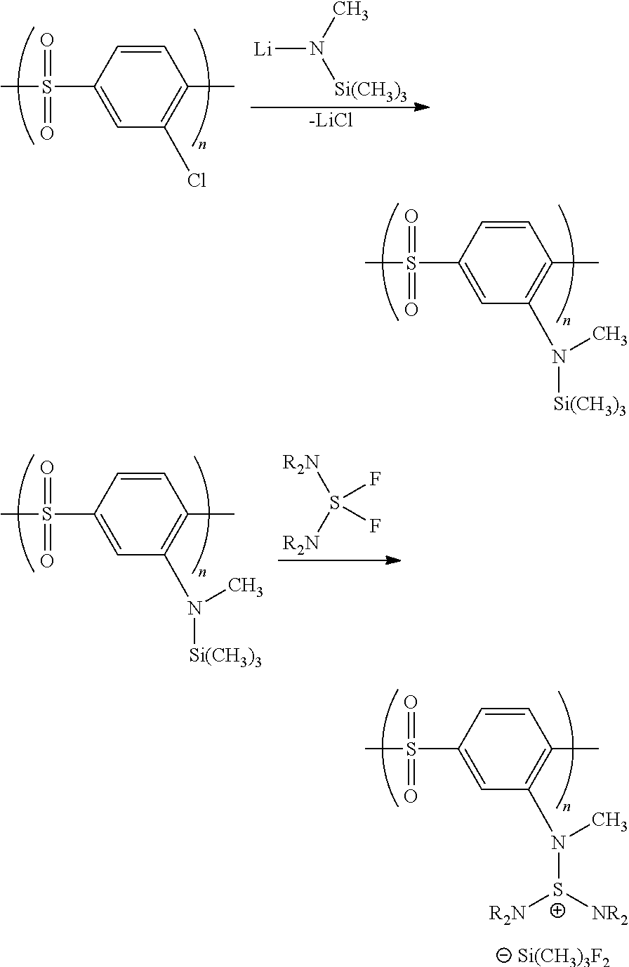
CS(C1=CC(Cl)=C(C)C=C1)(=O)=O.[Li]N(C)[Si(CH3)3].[-LiCl].CS(C1=CC(N([Si(CH3)3])C)=C(C)C=C1)(=O)=O.CS(C1=CC(N([Si(CH3)3])C)=C(C)C=C1)(=O)=O.[R2N]S([R2N])(F)F.CS(C1=CC(N([S+]([NR2])[R2N])C)=C(C)C=C1)(=O)=O.[Si(CH3)3F2]
